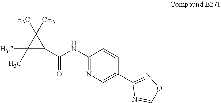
C1(NC(C2C(C)(C)C2(C)C)=O)=NC=C(C2=NOC=N2)C=C1
